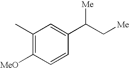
C1(C)=C([MeO])C=CC(C(C[Me])[Me])=C1
